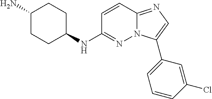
C1=CC2=NC=C(C3=CC=CC(Cl)=C3)N2N=C1NC1CCC(N)CC1
